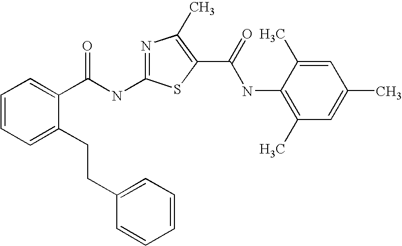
N1=C(NC(C2=CC=CC=C2CCC2=CC=CC=C2)=O)SC(C(=O)NC2=C(C)C=C(C)C=C2C)=C1C
